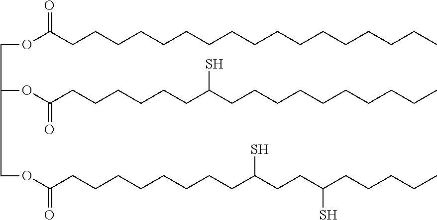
O(C(CCCCCCCCCCCCCCCCC)=O)CC(OC(CCCCCCC(CCCCCCCCCC)S)=O)COC(CCCCCCCCC(CCC(CCCCC)S)S)=O
